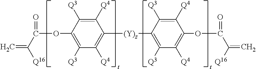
C=C(C(OC1=C([Q3])C([Q4])=C([(Y)z]C2=C([Q3])C([Q4])=C(OC(C(=C)[Q16])=O)C([Q4])=C2[Q3])C([Q4])=C1[Q3])=O)[Q16]
